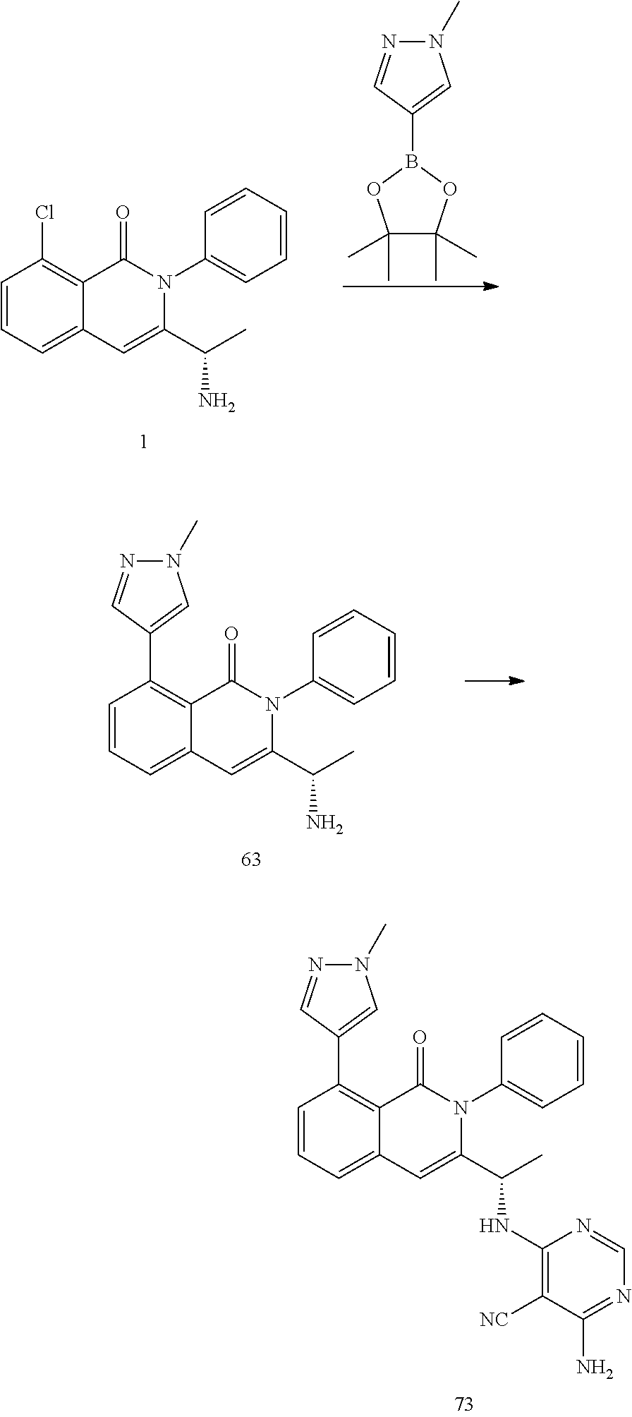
C1=CC=C2C(=C1Cl)C(=O)N(C1=CC=CC=C1)C(C(N)C)=C2.N1(C)N=CC(B2OC(C)(C)C(C)(C)O2)=C1.C1=CC=C2C(=C1C1=CN(C)N=C1)C(=O)N(C1=CC=CC=C1)C(C(N)C)=C2.C1=CC=C2C(=C1C1=CN(C)N=C1)C(=O)N(C1=CC=CC=C1)C(C(NC1=C([NC])C(N)=NC=N1)C)=C2
